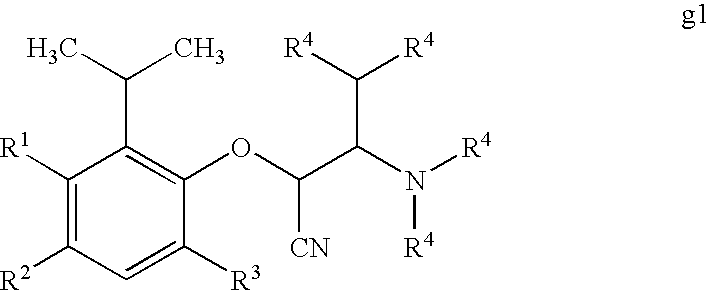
C1([R1])=C([R2])C=C([R3])C(OC(C(N([R4])[R4])C([R4])[R4])[CN])=C1C(C)C
